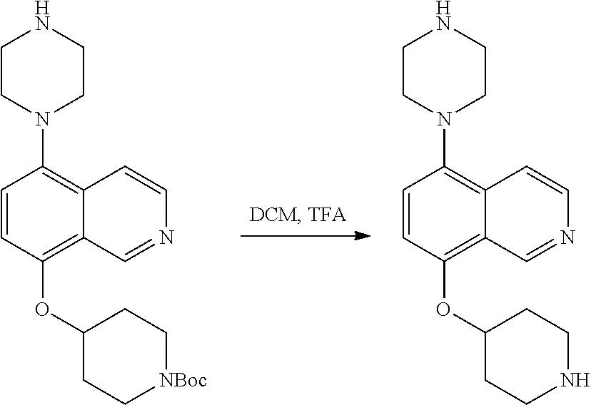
C1CN(C2=C3C(=C(OC4CC[NBoc]CC4)C=C2)C=NC=C3)CCN1.C1CN(C2=C3C(=C(OC4CCNCC4)C=C2)C=NC=C3)CCN1
